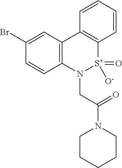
C12=C(C=C(Br)C=C1)C1=C([S+](=O)([O-])N2CC(N2CCCCC2)=O)C=CC=C1
